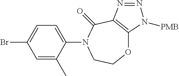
O1C2=C(C(=O)N(C3=CC=C(Br)C=C3C)CC1)N=NN2[PMB]
